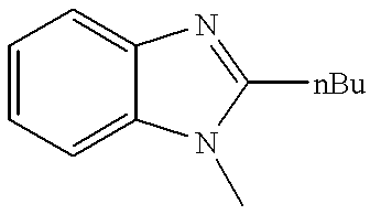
C1=CC=C2C(=C1)N=C([nBu])N2C
